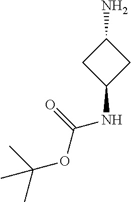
C1C(NC(OC(C)(C)C)=O)CC1N
